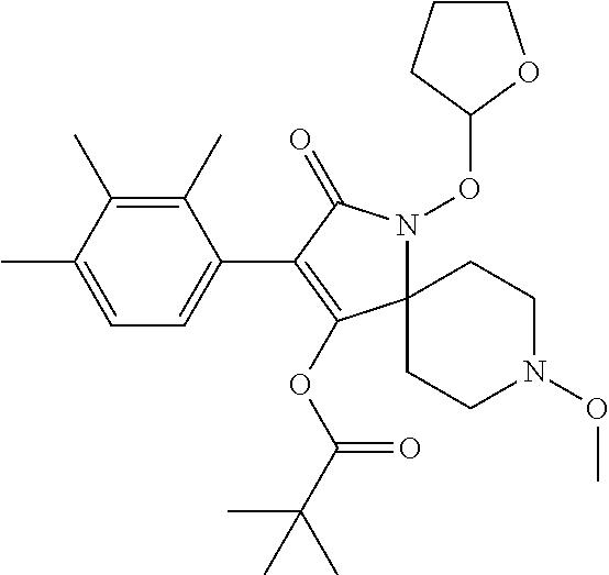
C1(C)=C(C)C(C)=CC=C1C1=C(OC(C(C)(C)C)=O)C2(N(OC3OCCC3)C1=O)CCN(OC)CC2
